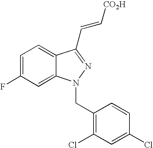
C1=C(F)C=C2C(=C1)C(C=C[CO2H])=NN2CC1=C(Cl)C=C(Cl)C=C1
